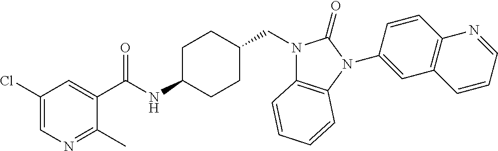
C1(Cl)=CN=C(C)C(C(NC2CCC(CN3C4=C(N(C5=CC6=C(C=C5)N=CC=C6)C3=O)C=CC=C4)CC2)=O)=C1
